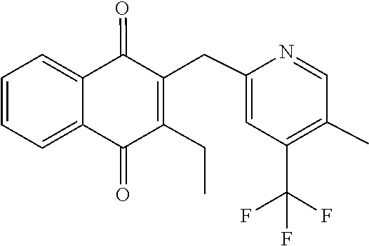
C1(C)=C(C(F)(F)F)C=C(CC2=C(CC)C(=O)C3=CC=CC=C3C2=O)N=C1
